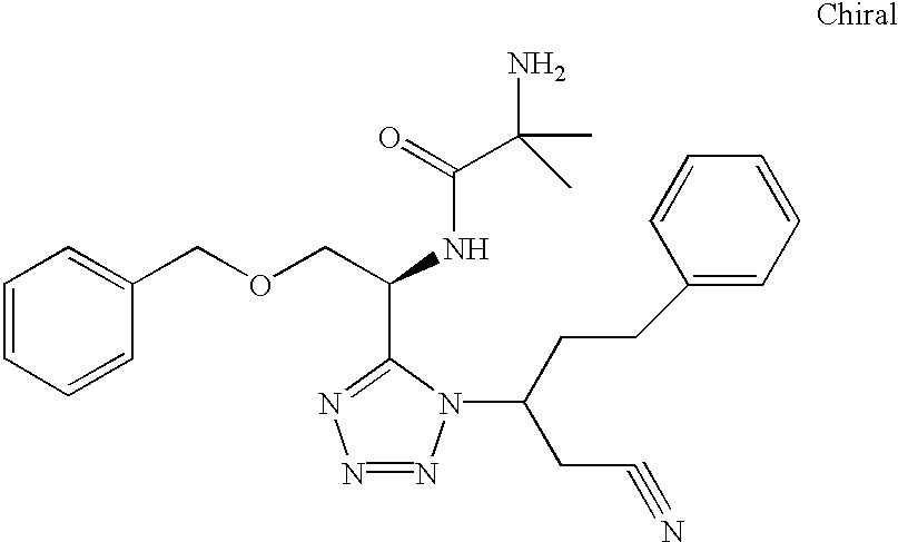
C1=CC=CC(COCC(NC(=O)C(C)(N)C)C2=NN=NN2C(CC#N)CCC2=CC=CC=C2)=C1
